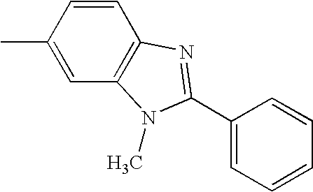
C1=C(C)C=CC2=C1N(C)C(C1=CC=CC=C1)=N2
